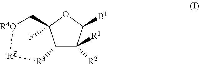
C12C([R2])([R1])C([B1])OC1(F)C[R4O][RP][R3]2
